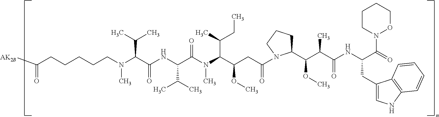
C1(C(C(C(NC(CC2=CNC3=C2C=CC=C3)C(=O)N2OCCCC2)=O)C)OC)CCCN1C(CC(C(N(C(C(NC(C(N(C)CCCCCC([AK2B])=O)C(C)C)=O)C(C)C)=O)C)C(C)CC)OC)=O
